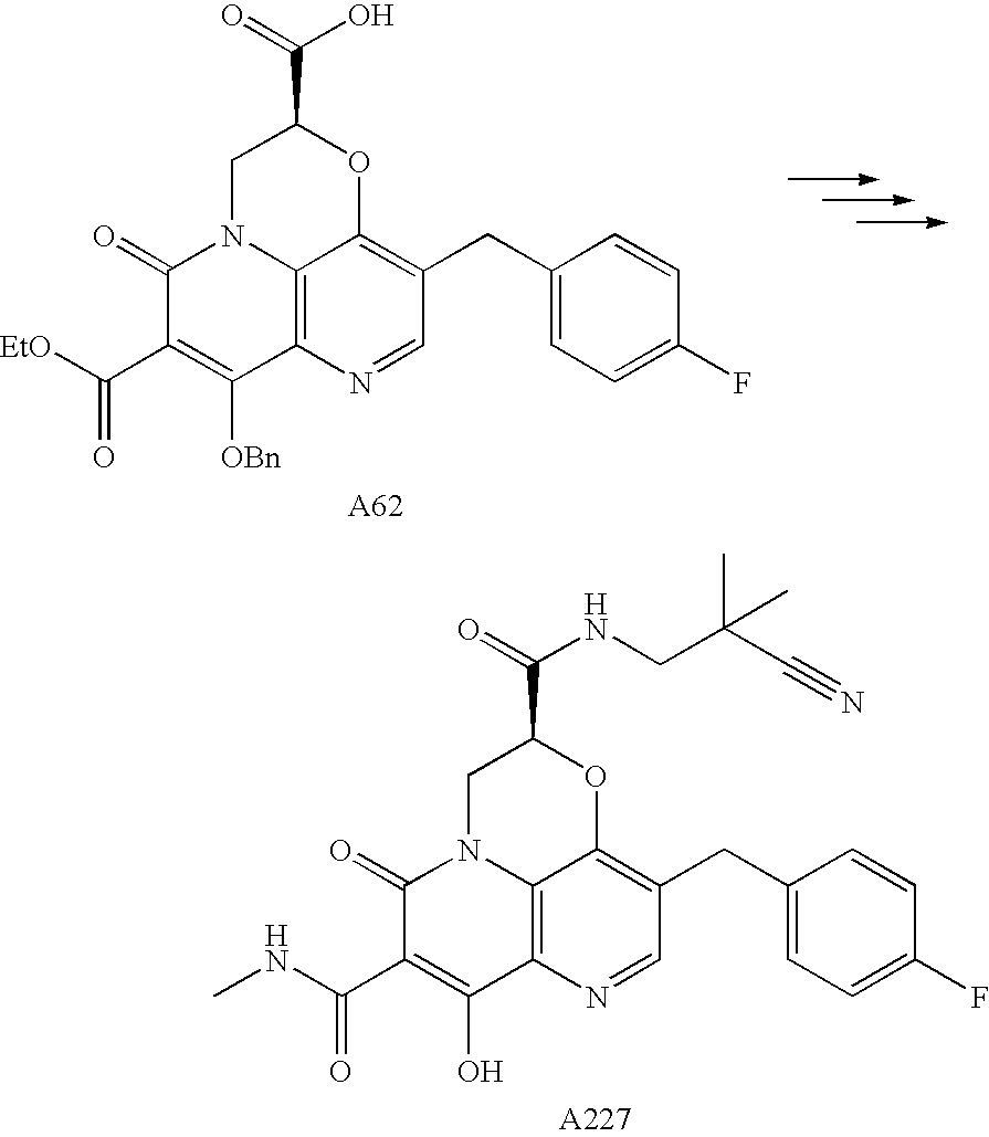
C1(=O)C(C([EtO])=O)=C([OBn])C2=C3N1CC(C(=O)O)OC3=C(CC1=CC=C(F)C=C1)C=N2.C1(=O)C(C(NC)=O)=C(O)C2=C3N1CC(C(=O)NCC(C#N)(C)C)OC3=C(CC1=CC=C(F)C=C1)C=N2
